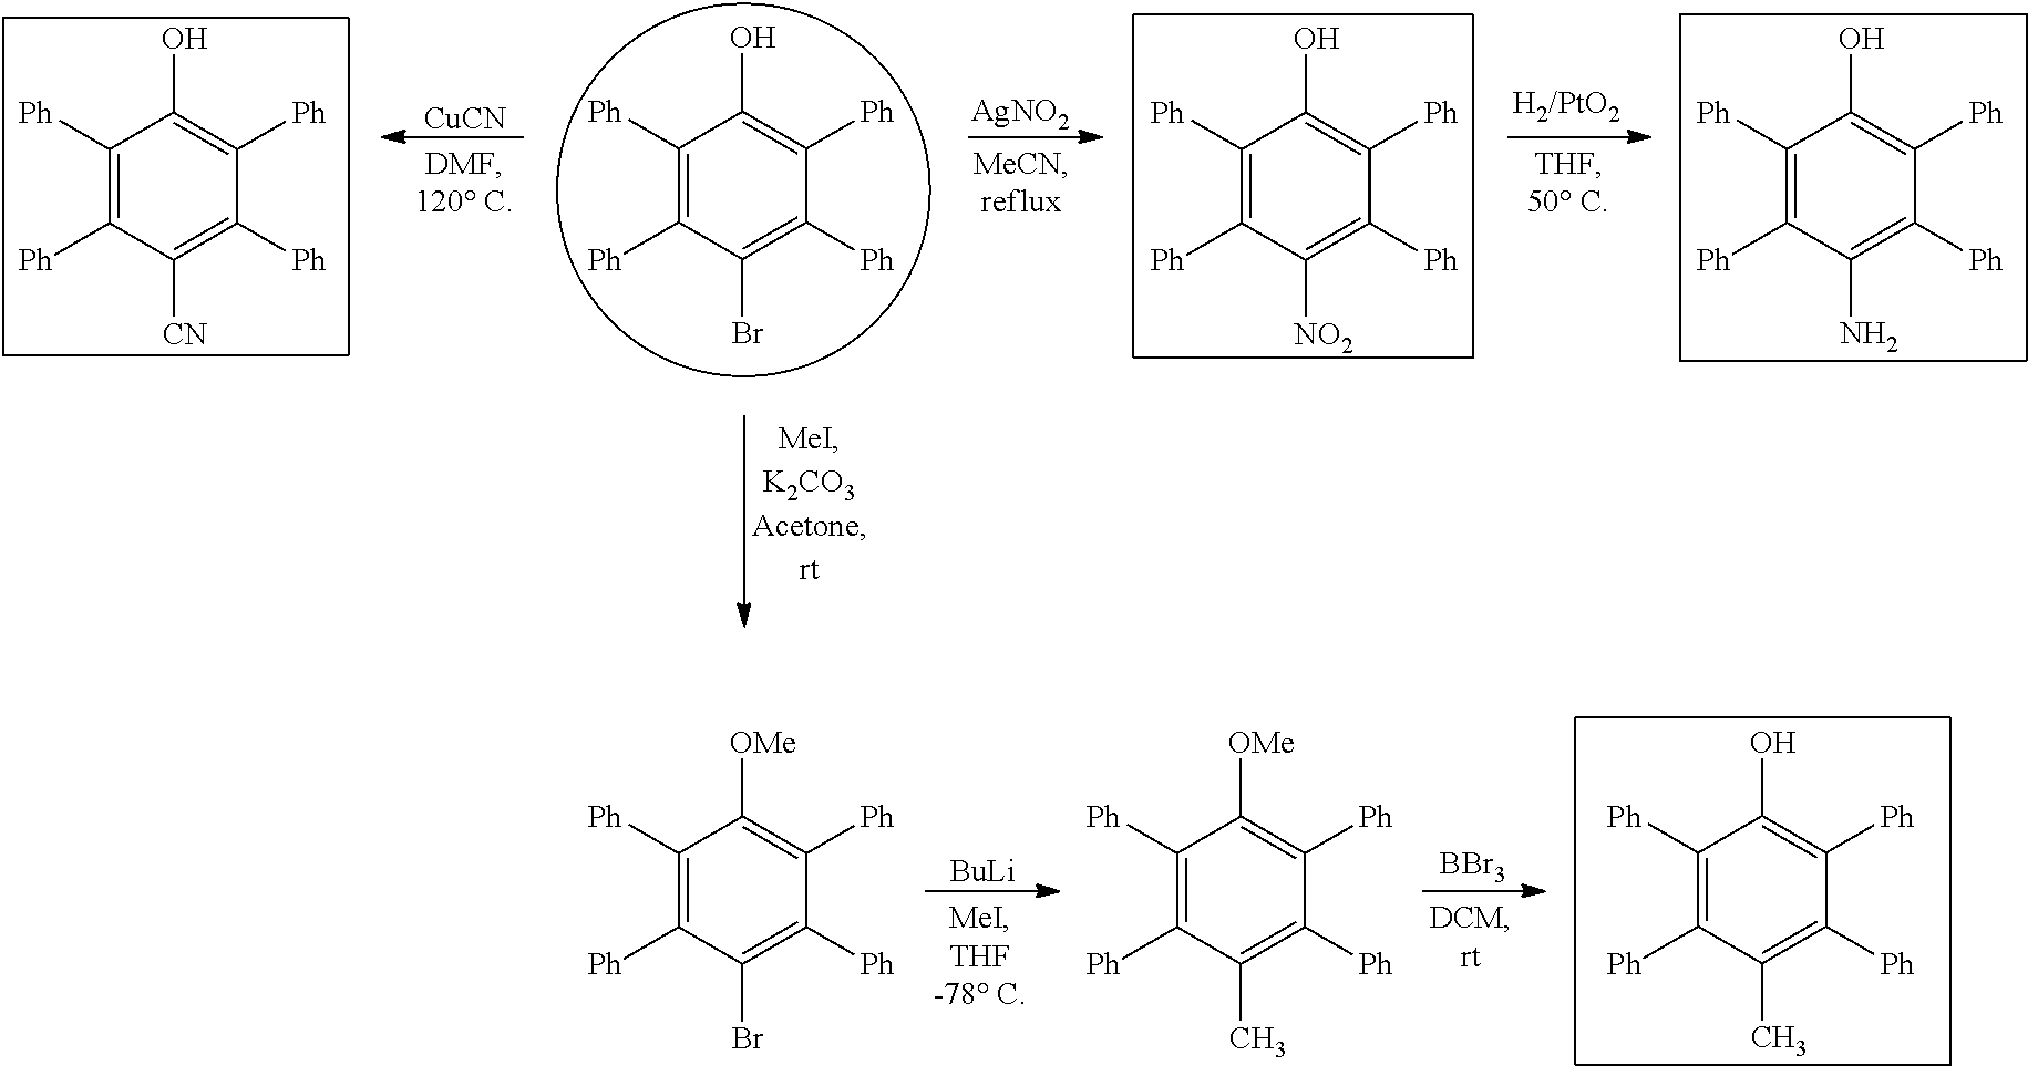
[CuCN].[AgNO2].C1([Ph])=C([Ph])C(Br)=C([Ph])C([Ph])=C1O.[Ph]C1=C([Ph])C([CN])=C([Ph])C([Ph])=C1O.C1([Ph])=C([Ph])C([NO2])=C([Ph])C([Ph])=C1O.C1([Ph])=C([Ph])C(N)=C([Ph])C([Ph])=C1O.C1([Ph])=C([Ph])C(Br)=C([Ph])C([Ph])=C1[OMe].[BuLi].C1([Ph])=C([Ph])C(C)=C([Ph])C([Ph])=C1[OMe].[BBr3].C1([Ph])=C([Ph])C(C)=C([Ph])C([Ph])=C1O
